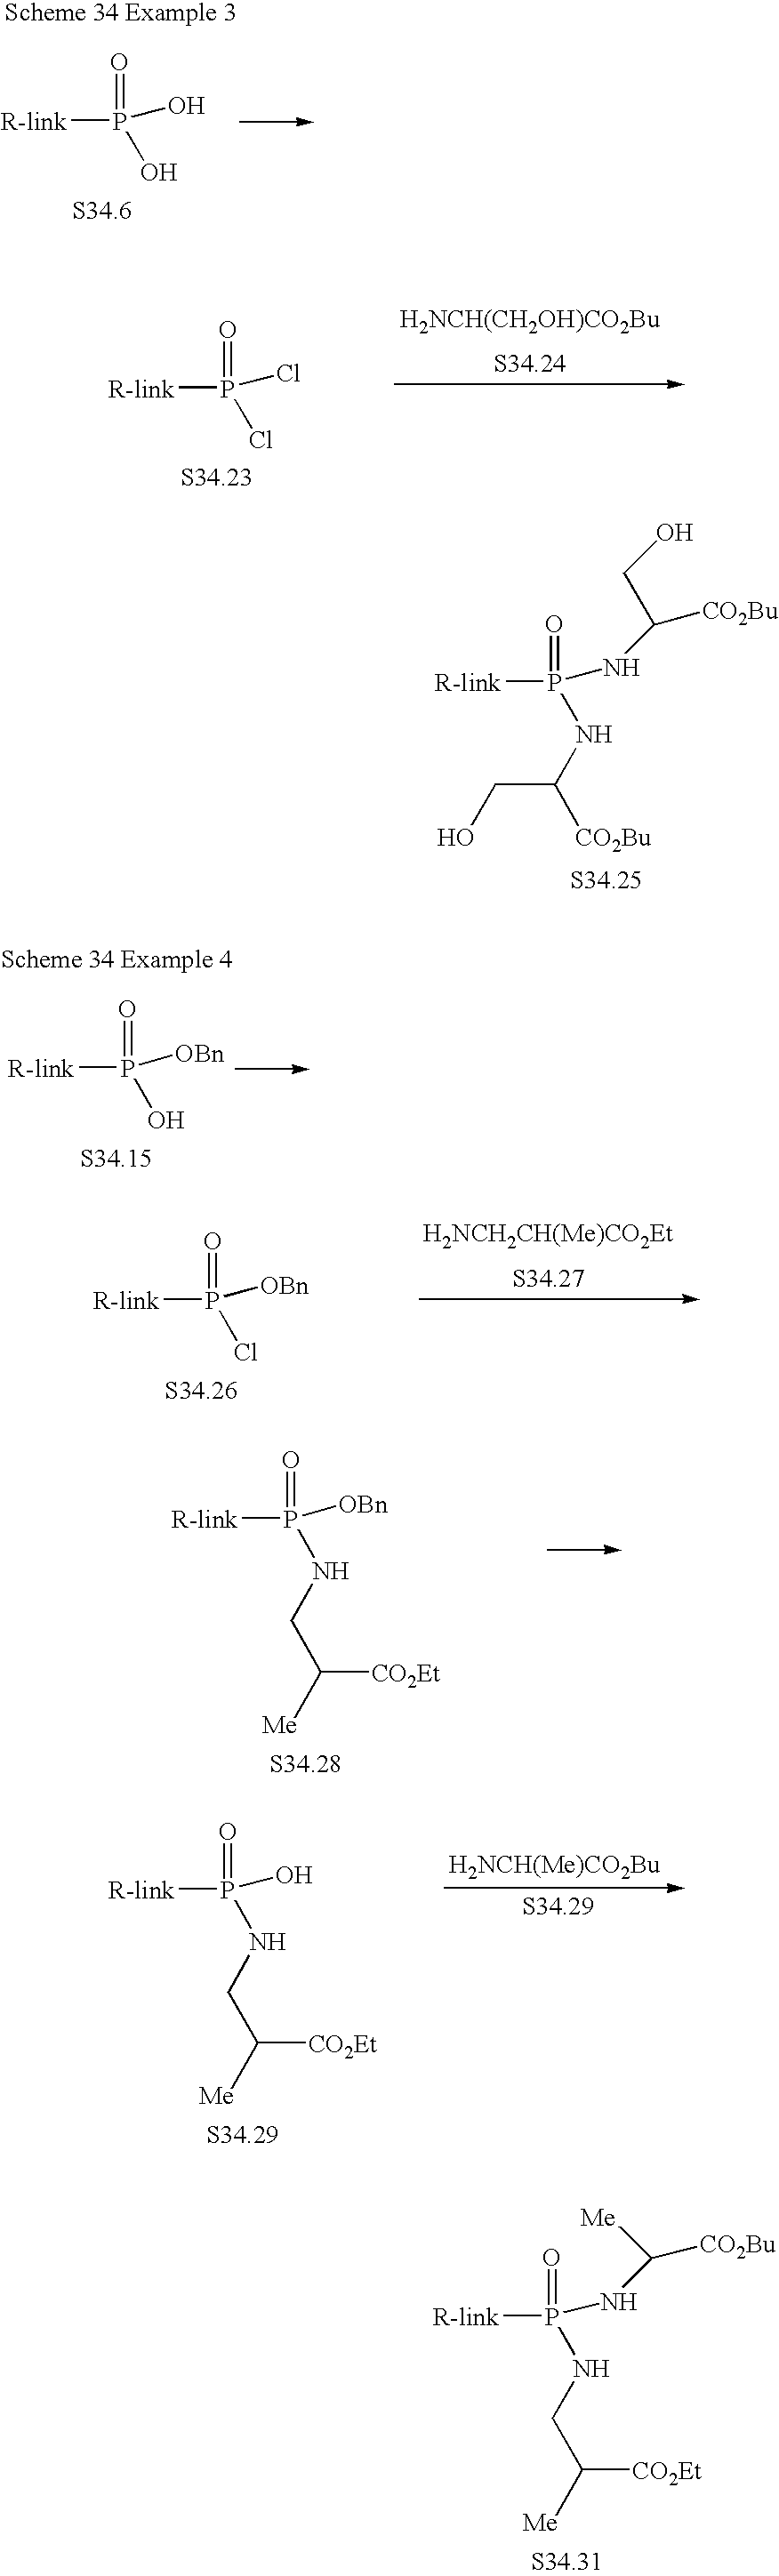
[R-link]P(=O)(NC(CO)[CO2Bu])NC([CO2Bu])CO.[R-link]P(=O)(O)O.[H2NCH(CH2OH)CO2Bu].[R-link]P(=O)(Cl)Cl.[R-link]P(=O)(NC([Me])[CO2Bu])NCC([CO2Et])[Me].[R-link]P(=O)([OBn])O.[R-link]P(=O)([OBn])Cl.[H2NCH2CH(Me)CO2Et].[R-link]P(=O)([OBn])NCC([CO2Et])[Me].[R-link]P(=O)(O)NCC([CO2Et])[Me].[H2NCH(Me)CO2Bu]
